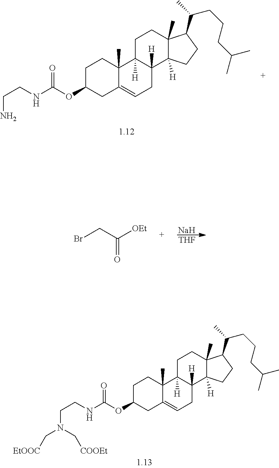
C1C(OC(NCCN)=O)CC2=CCC3([H])C([H])(C2(C)C1)CCC1(C)C3([H])CCC1C(CCCC(C)C)C.[Na].[THF].BrCC([OEt])=O.C1C(OC(NCCN(C[COOEt])C[EtOOC])=O)CC2=CCC3([H])C([H])(C2(C)C1)CCC1(C)C3([H])CCC1C(CCCC(C)C)C
